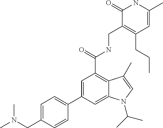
C1(C2=CC(C(NCC3=C(CCC)C=C(C)NC3=O)=O)=C3C(=C2)N(C(C)C)C=C3C)=CC=C(CN(C)C)C=C1
